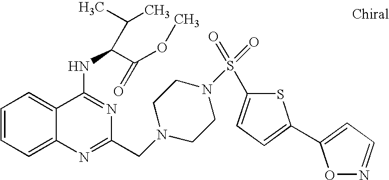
C1=CC=C2C(=C1)C(NC(C(OC)=O)C(C)C)=NC(CN1CCN(S(=O)(=O)C3=CC=C(C4=CC=NO4)S3)CC1)=N2
